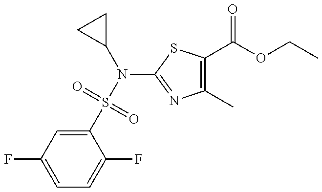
C1=C(F)C=C(S(N(C2CC2)C2=NC(C)=C(C(OCC)=O)S2)(=O)=O)C(F)=C1
